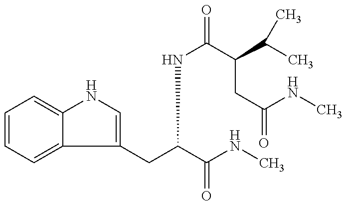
C1=CC=C2C(=C1)NC=C2CC(C(NC)=O)NC(C(CC(NC)=O)C(C)C)=O
